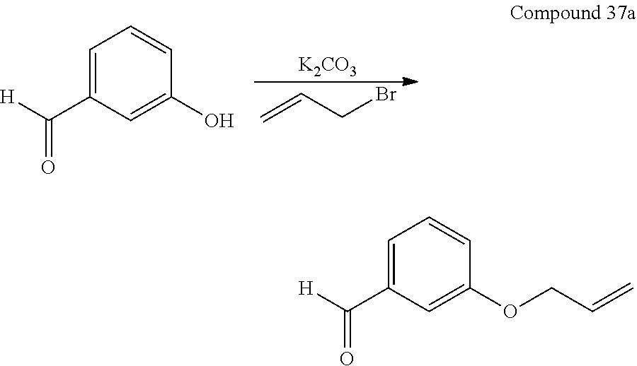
C=CCBr.[K2CO3].C1=C(C([H])=O)C=C(O)C=C1.C1=C(C([H])=O)C=C(OCC=C)C=C1
